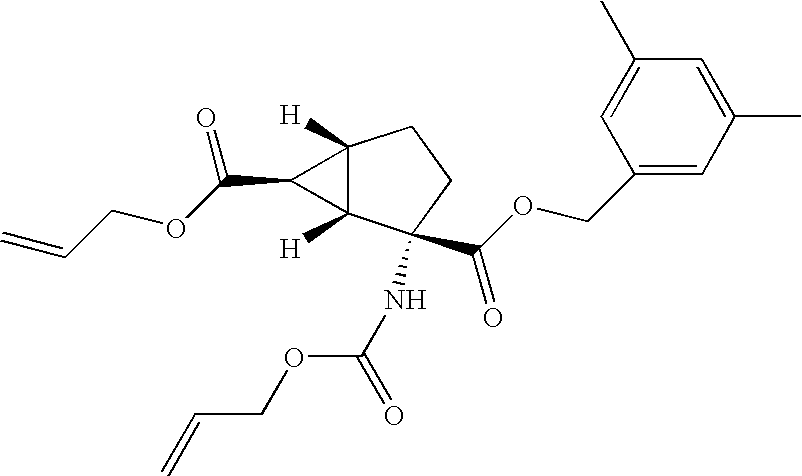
C12([H])C([H])(C(NC(OCC=C)=O)(C(OCC3=CC(C)=CC(C)=C3)=O)CC1)C2C(OCC=C)=O
